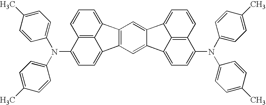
C12=C(C=C3C(=C1)C1=CC=CC4=C1C3=CC=C4N(C1=CC=C(C)C=C1)C1=CC=C(C)C=C1)C1=CC=C(N(C3=CC=C(C)C=C3)C3=CC=C(C)C=C3)C3=C1C2=CC=C3
